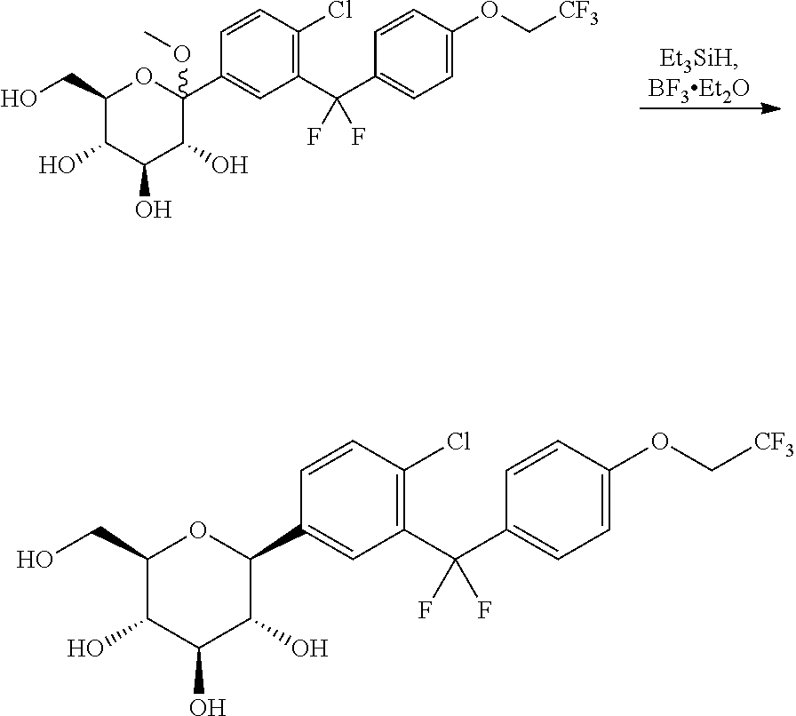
C1=CC(Cl)=C(C(C2=CC=C(OC[CF3])C=C2)(F)F)C=C1C1(OC)C(O)C(O)C(O)C(CO)O1.C1=CC(Cl)=C(C(C2=CC=C(OC[CF3])C=C2)(F)F)C=C1C1C(O)C(O)C(O)C(CO)O1
